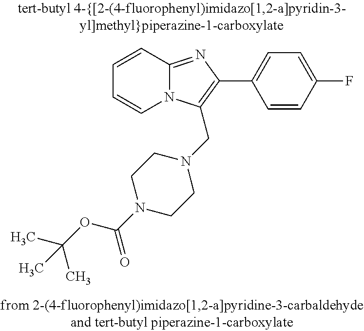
C1=CC2=NC(C3=CC=C(F)C=C3)=C(CN3CCN(C(OC(C)(C)C)=O)CC3)N2C=C1
